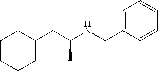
C1(CNC(CC2CCCCC2)C)=CC=CC=C1
